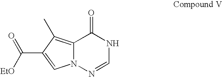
C12=C(C)C(C([EtO])=O)=CN1N=CNC2=O
